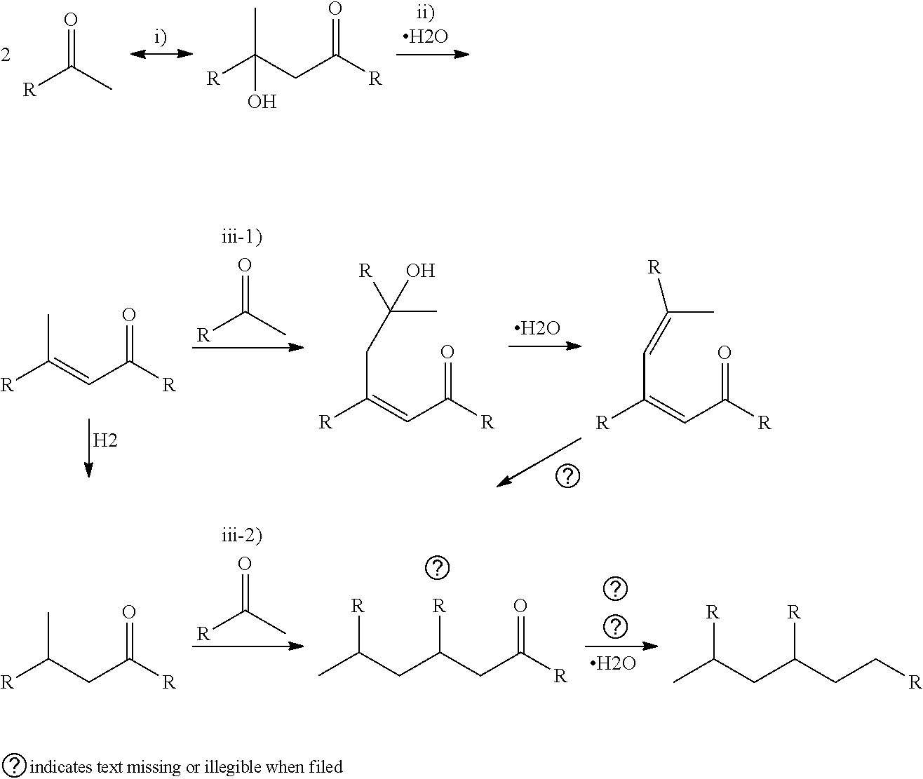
[R]C(C)=O.[R]C(CC([R])=O)(C)O.[R]C(=CC([R])=O)C.[R]C(C)=O.[H2].[R]C(=CC([R])=O)CC(C)([R])O.[R]C(=CC([R])=O)C=C(C)[R].[R]C(CC([R])=O)C.[R]C(C)=O.CC(CC(CC([R])=O)[R])[R].CC(CC(CC[R])[R])[R]
